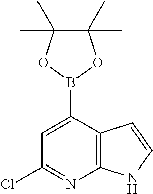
C1(Cl)=NC2=C(C(B3OC(C)(C)C(C)(C)O3)=C1)C=CN2
